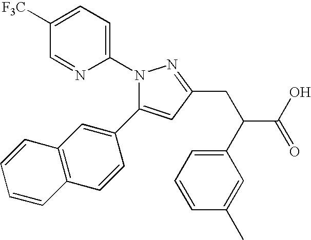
N1(C2=CC=C([F3C])C=N2)C(C2=CC3=C(C=C2)C=CC=C3)=CC(CC(C(O)=O)C2=CC=CC(C)=C2)=N1
